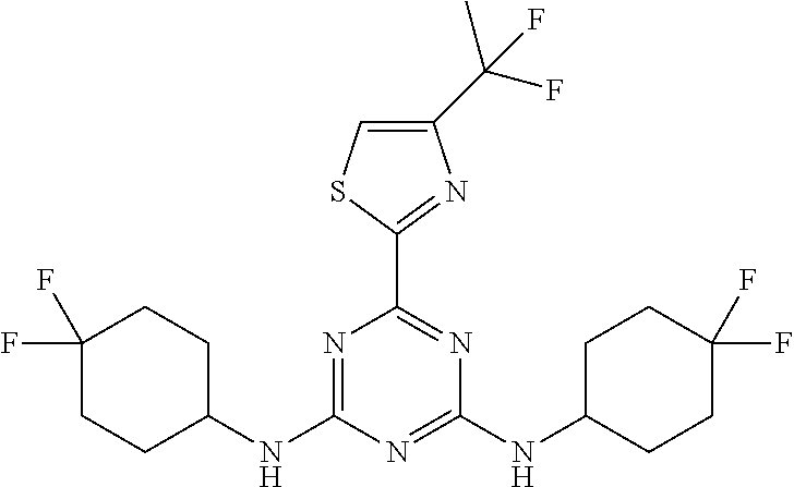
C1(NC2=NC(C3=NC(C(C)(F)F)=CS3)=NC(NC3CCC(F)(F)CC3)=N2)CCC(F)(F)CC1
